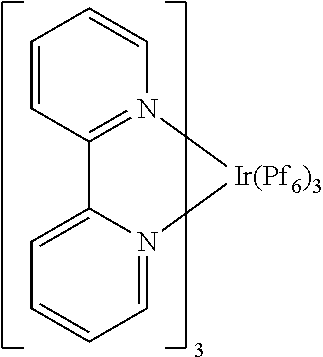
C1=CC2=N(C=C1)[Ir(Pf6)3]N1=CC=CC=C21
